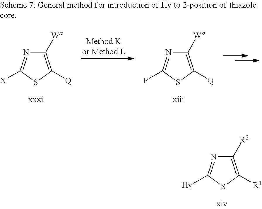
C1([Wa])=C([Q])SC([X])=N1.C1([Wa])=C([Q])SC(P)=N1.C1([R2])=C([R1])SC([Hy])=N1
